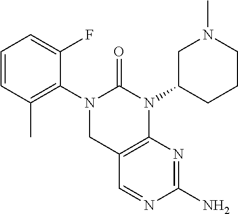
C1=CC(C)=C(N2CC3=C(N(C4CCCN(C)C4)C2=O)N=C(N)N=C3)C(F)=C1
